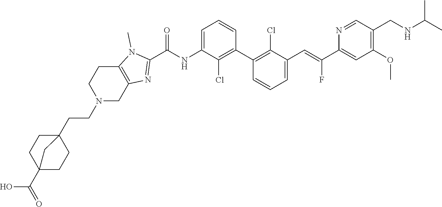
C1(C2=C(Cl)C(C=C(C3=CC(OC)=C(CNC(C)C)C=N3)F)=CC=C2)=C(Cl)C(NC(C2=NC3=C(N2C)CCN(CCC24CCC(C(O)=O)(CC2)C4)C3)=O)=CC=C1
